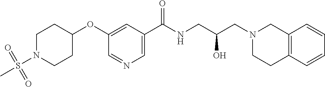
C1(OC2CCN(S(C)(=O)=O)CC2)=CC(C(NCC(CN2CCC3=C(C2)C=CC=C3)O)=O)=CN=C1
